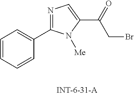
N1=C(C2=CC=CC=C2)N([Me])C(C(=O)CBr)=C1
